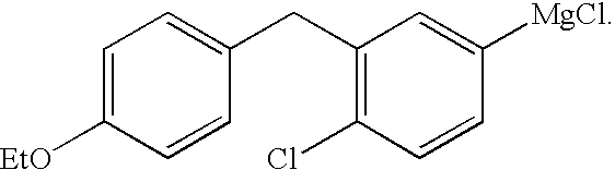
C1=C([EtO])C=CC(CC2=C(Cl)C=CC([MgCl])=C2)=C1
